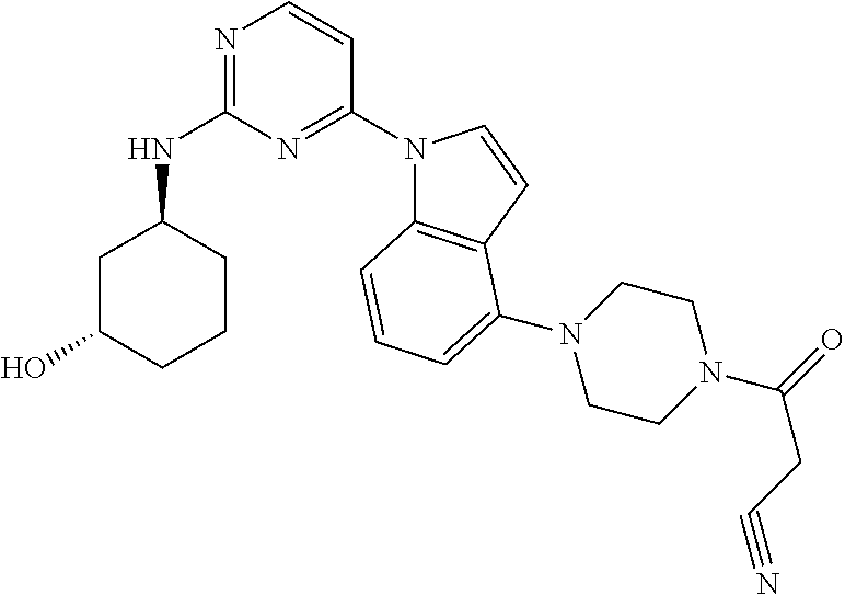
C1C(O)CCCC1NC1=NC=CC(N2C3=C(C=C2)C(N2CCN(C(=O)CC#N)CC2)=CC=C3)=N1
